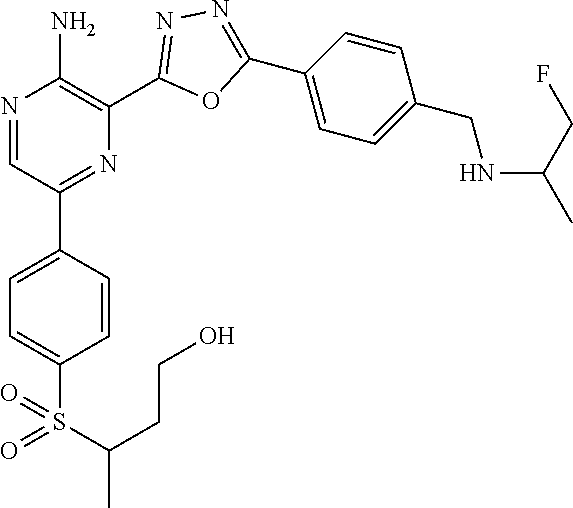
N1=CC(C2=CC=C(S(=O)(C(C)CCO)=O)C=C2)=NC(C2=NN=C(C3=CC=C(CNC(C)CF)C=C3)O2)=C1N
